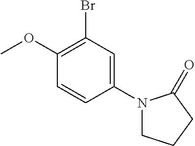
C1(Br)=C(OC)C=CC(N2CCCC2=O)=C1
